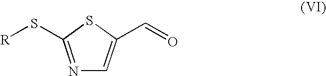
[R]SC1=NC=C(C=O)S1
